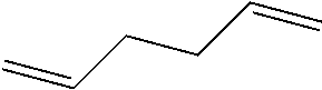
C=CCCC=C
